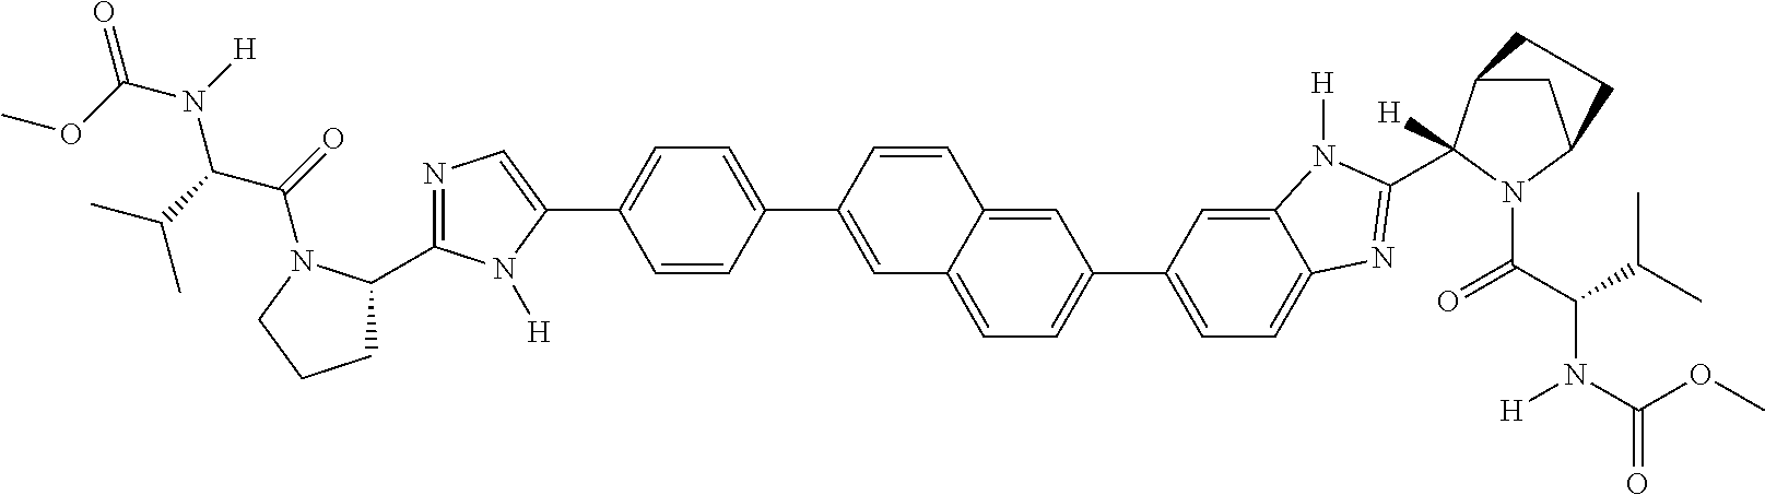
C1=CC(C2=CC3=CC=C(C4=CC=C5C(=C4)N([H])C(C4([H])C6CC(N4C(C(C(C)C)N(C(=O)OC)[H])=O)CC6)=N5)C=C3C=C2)=CC=C1C1=CN=C(C2CCCN2C(=O)C(C(C)C)N(C(=O)OC)[H])N1[H]
